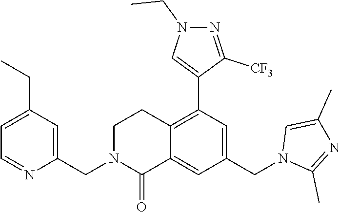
C1=NC(CN2C(=O)C3=CC(CN4C(C)=NC(C)=C4)=CC(C4=CN(CC)N=C4[CF3])=C3CC2)=CC(CC)=C1
